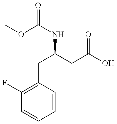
COC(NC(CC(O)=O)CC1=C(F)C=CC=C1)=O
